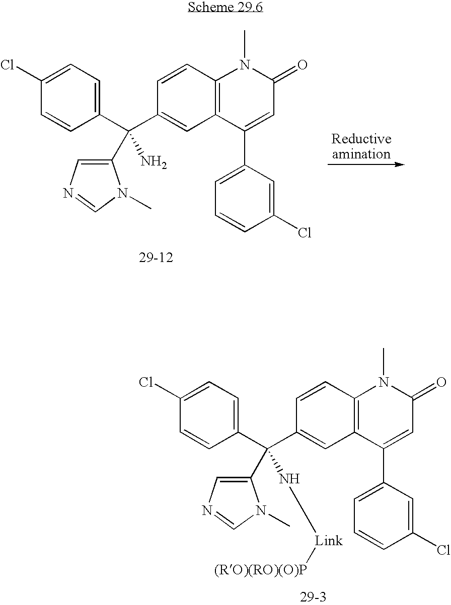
C1(C(C2=CC3=C(C=C2)N(C)C(=O)C=C3C2=CC=CC(Cl)=C2)(C2=CN=CN2C)N)=CC=C(Cl)C=C1.C1(C(C2=CC3=C(C=C2)N(C)C(=O)C=C3C2=CC=CC(Cl)=C2)(C2=CN=CN2C)N[Link][(RO)(RO)(O)P])=CC=C(Cl)C=C1
